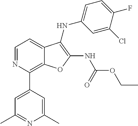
C12=C(C3=CC(C)=NC(C)=C3)N=CC=C1C(NC1=CC=C(F)C(Cl)=C1)=C(NC(OCC)=O)O2
